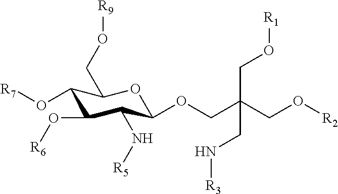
C1(OCC(CO[R2])(CO[R1])CN[R3])OC(CO[R9])C(O[R7])C(O[R6])C1N[R5]
